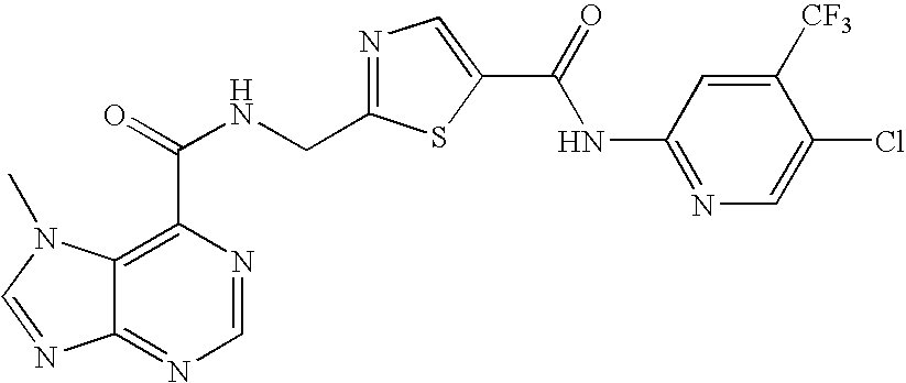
C12=NC=NC(C(=O)NCC3=NC=C(C(=O)NC4=NC=C(Cl)C([CF3])=C4)S3)=C1N(C)C=N2
